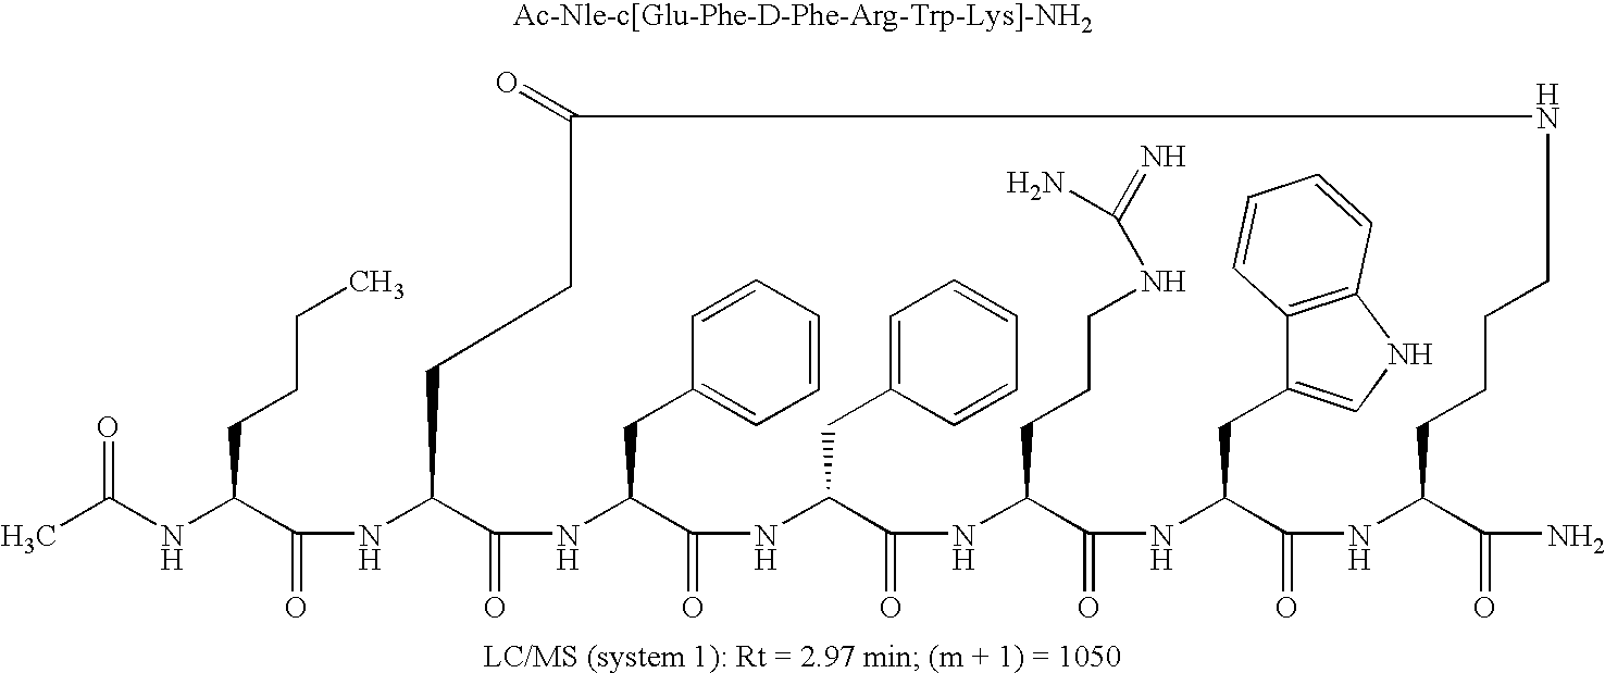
CC(NC(C(NC1C(=O)NC(CC2=CC=CC=C2)C(=O)NC(CC2=CC=CC=C2)C(=O)NC(CCCNC(=N)N)C(=O)NC(CC2=CNC3=C2C=CC=C3)C(=O)NC(C(N)=O)CCCCNC(=O)CC1)=O)CCCC)=O
